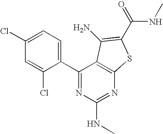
C1(Cl)=CC=C(C2=NC(NC)=NC3=C2C(N)=C(C(=O)NC)S3)C(Cl)=C1
